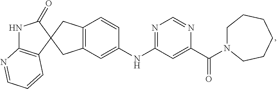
C1(=O)NC2=C(C=CC=N2)C12CC1=C(C2)C=CC(NC2=NC=NC(C(=O)N3CCCCCC3)=C2)=C1
